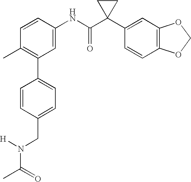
C1(C2=C(C)C=CC(NC(C3(C4=CC5=C(C=C4)OCO5)CC3)=O)=C2)=CC=C(CN(C(C)=O)[H])C=C1
